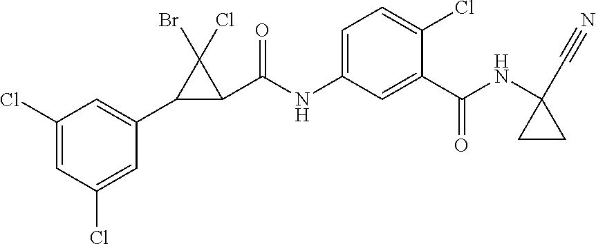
C1(Cl)=CC(Cl)=CC(C2C(C(NC3=CC=C(Cl)C(C(NC4(C#N)CC4)=O)=C3)=O)C2(Br)Cl)=C1
